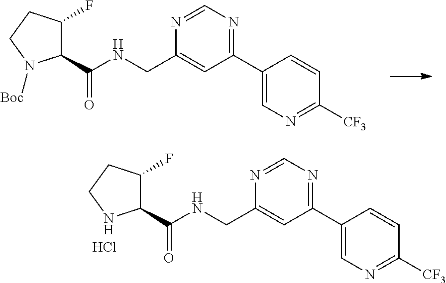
C1(C2=NC=NC(CNC(C3C(F)CCN3[Boc])=O)=C2)=CN=C([CF3])C=C1.C1(C2=NC=NC(CNC(C3C(F)CCN3)=O)=C2)=CN=C([CF3])C=C1.Cl
